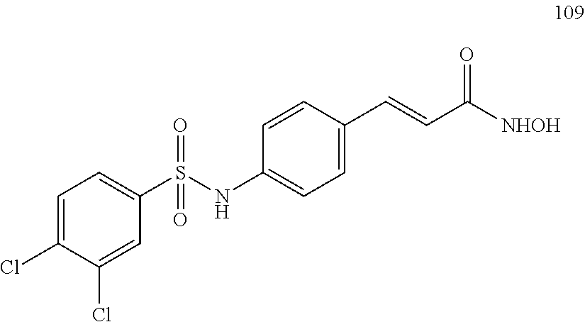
S(=O)(NC1=CC=C(C=CC([NHOH])=O)C=C1)(=O)C1=CC=C(Cl)C(Cl)=C1
